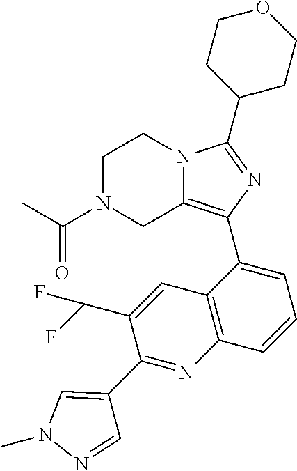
C1N(C(C)=O)CC2=C(C3=CC=CC4=C3C=C(C(F)F)C(C3=CN(C)N=C3)=N4)N=C(C3CCOCC3)N2C1
